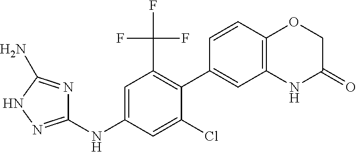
C1=C(NC2=NNC(N)=N2)C=C(Cl)C(C2=CC3=C(C=C2)OCC(=O)N3)=C1C(F)(F)F
